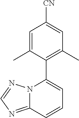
C12=NC=NN1C(C1=C(C)C=C([CN])C=C1C)=CC=C2
